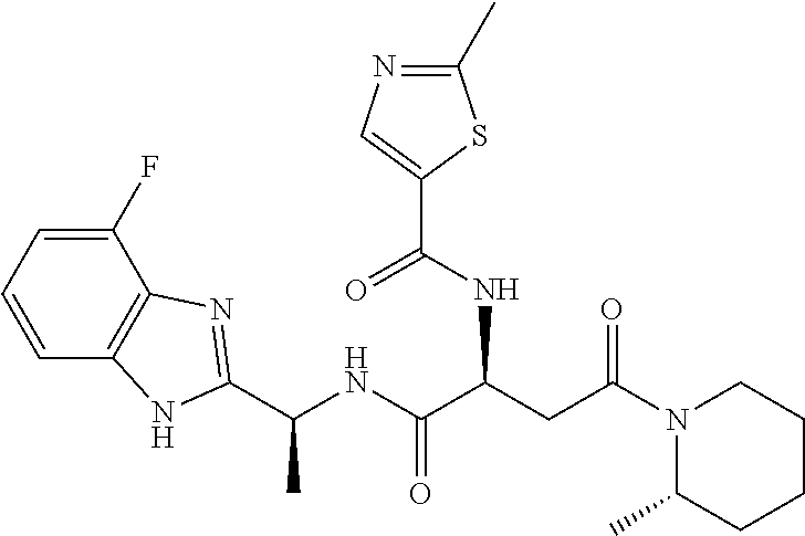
C(NC(CC(N1CCCCC1C)=O)C(NC(C)C1=NC2=C(C=CC=C2F)N1)=O)(=O)C1=CN=C(C)S1
